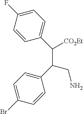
C(C(CN)C1=CC=C(Br)C=C1)(C1=CC=C(F)C=C1)[CO2Et]
